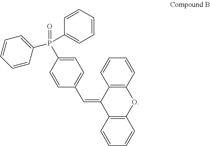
C12=C(C=CC=C1)OC1=C(C2=CC2=CC=C(P(C3=CC=CC=C3)(=O)C3=CC=CC=C3)C=C2)C=CC=C1
